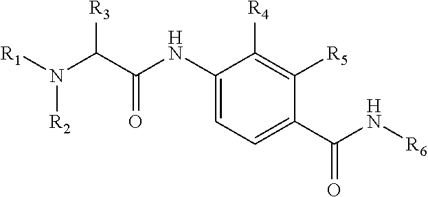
C1(NC(C(N([R1])[R2])[R3])=O)=CC=C(C(N[R6])=O)C([R5])=C1[R4]
